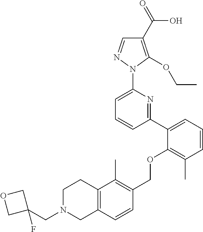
C1(C2=CC=CC(C)=C2OCC2=C(C)C3=C(C=C2)CN(CC2(F)COC2)CC3)=NC(N2N=CC(C(=O)O)=C2OCC)=CC=C1
